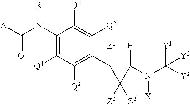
C1(N(C([A])=O)[R])=C([Q4])C([Q3])=C(C2([Z1])C([Z3])([Z2])C2([H])N(C([Y3])([Y1])[Y2])[X])C([Q2])=C1[Q1]
